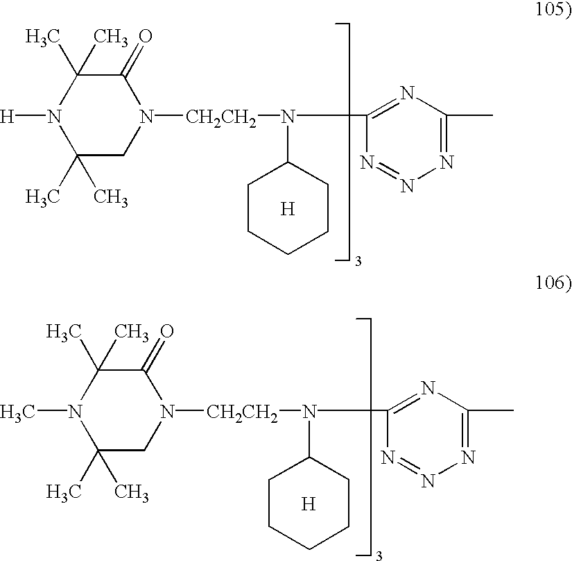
[CH2CH2](N1CC(C)(C)N([H])C(C)(C)C1=O)N(C1=NC(C)=NN=N1)C1CCCCC1.[H].[CH2CH2](N1CC(C)(C)N(C)C(C)(C)C1=O)N(C1=NC(C)=NN=N1)C1CCCCC1.[H]
